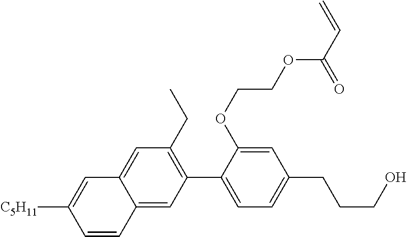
C1(CC)=C(C2=CC=C(CCCO)C=C2OCCOC(C=C)=O)C=C2C(=C1)C=C([C5H11])C=C2
